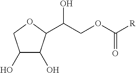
C1(O)C(O)C(C(COC([R])=O)O)OC1
